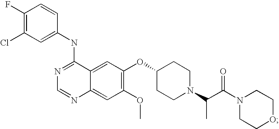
N1=C(NC2=CC(Cl)=C(F)C=C2)C2=CC(OC3CCN(C(C(N4CCOCC4)=O)C)CC3)=C(OC)C=C2N=C1
